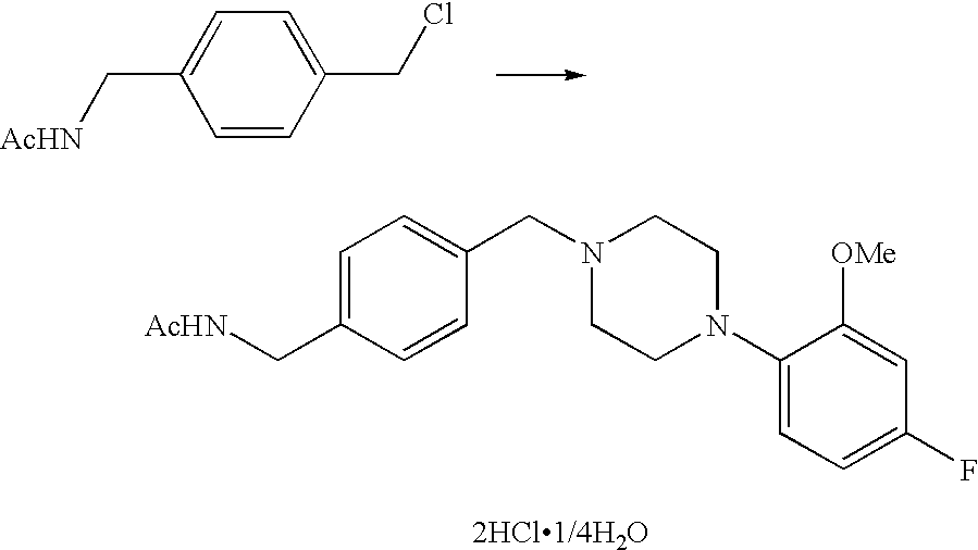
C1=C(C[AcHN])C=CC(CCl)=C1.N1(CC2=CC=C(C[AcHN])C=C2)CCN(C2=CC=C(F)C=C2[OMe])CC1
